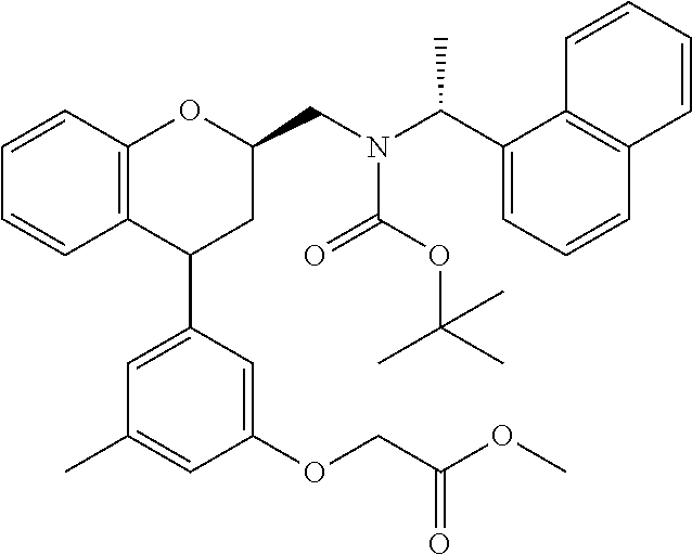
C12=C(C=CC=C1)OC(CN(C(C1=CC=CC3=C1C=CC=C3)C)C(OC(C)(C)C)=O)CC2C1=CC(C)=CC(OCC(OC)=O)=C1
